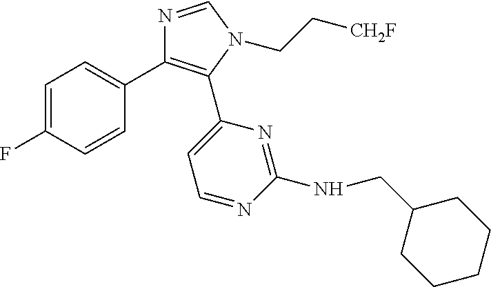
C1=C(F)C=CC(C2=C(C3=CC=NC(NCC4CCCCC4)=N3)N(CC[CH2F])C=N2)=C1
